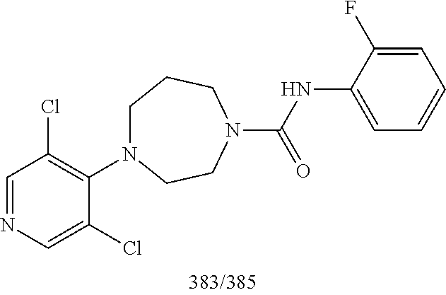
C1=NC=C(Cl)C(N2CCCN(C(NC3=CC=CC=C3F)=O)CC2)=C1Cl
